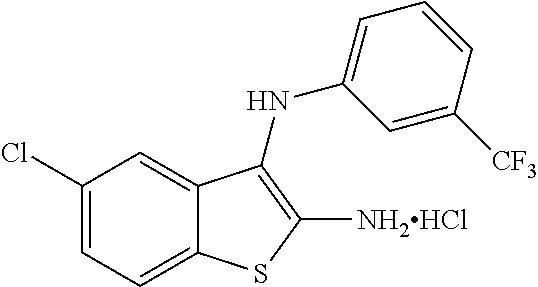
C1=C(Cl)C=C2C(=C1)SC([NH2HCl])=C2NC1=CC=CC([CF3])=C1
